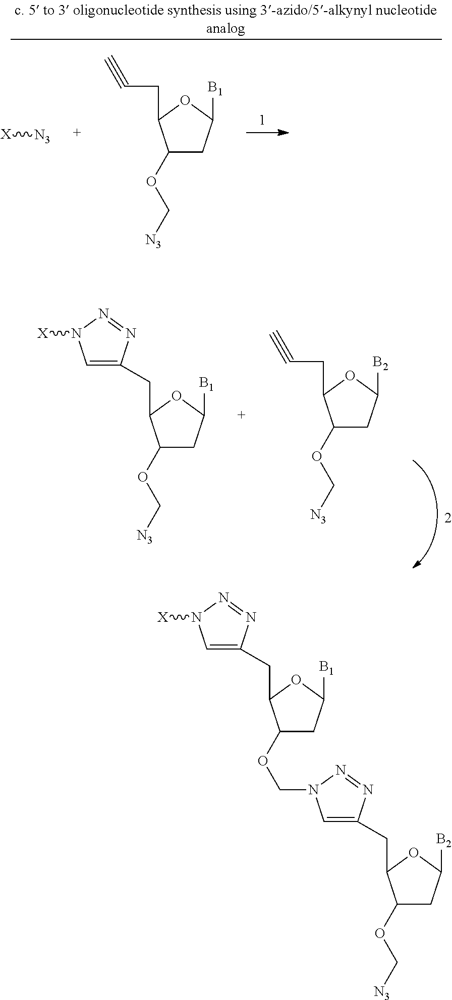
C(C1C(OC[N3])CC([B1])O1)C1=CN([X])N=N1.C(CC1C(OC[N3])CC([B2])O1)#C.C(CC1C(OC[N3])CC([B1])O1)#C.[X][N3].C1(CC2C(OC[N3])CC([B2])O2)=CN(COC2CC([B1])OC2CC2=CN([X])N=N2)N=N1
